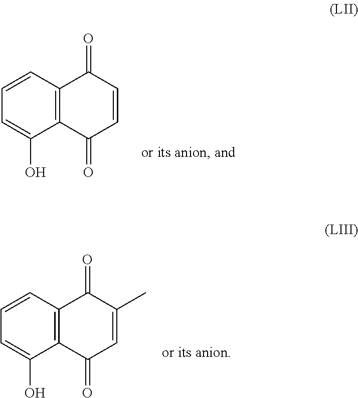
C1=CC2=C(C(O)=C1)C(=O)C=CC2=O.C1=CC2=C(C(O)=C1)C(=O)C=C(C)C2=O
